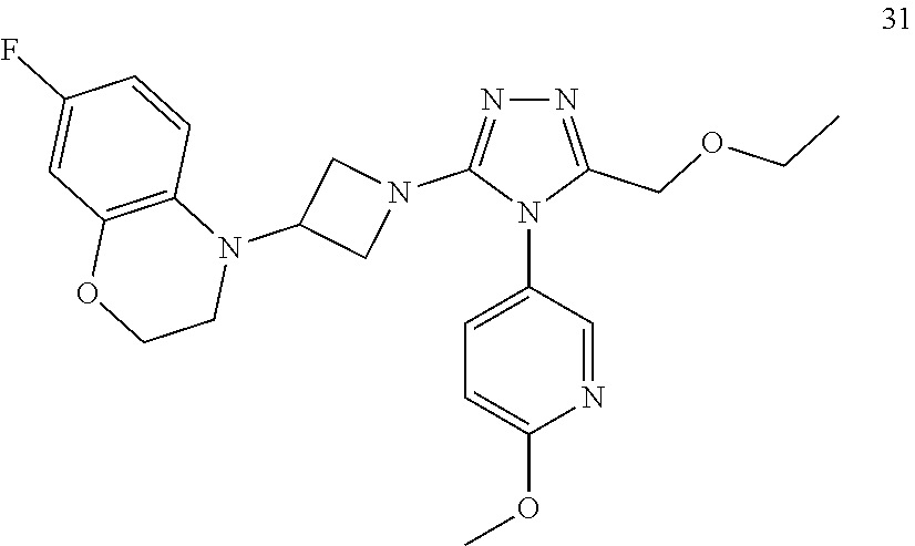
C1=C(N2C(COCC)=NN=C2N2CC(N3C4=C(OCC3)C=C(F)C=C4)C2)C=NC(OC)=C1
